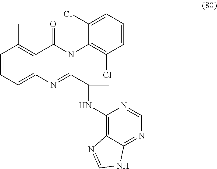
C1=CC=C2C(=C1C)C(=O)N(C1=C(Cl)C=CC=C1Cl)C(C(C)NC1=C3C(=NC=N1)NC=N3)=N2
